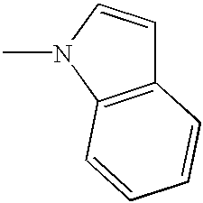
C12=C(N(C)C=C1)C=CC=C2
